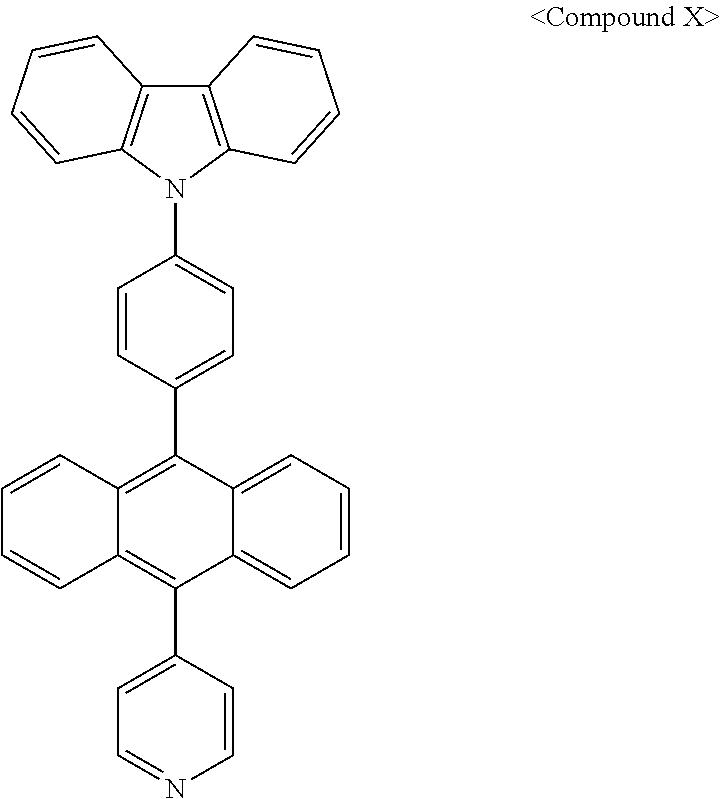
C1=CC(C2=C3C(=C(C4=CC=NC=C4)C4=CC=CC=C42)C=CC=C3)=CC=C1N1C2=C(C3=C1C=CC=C3)C=CC=C2
